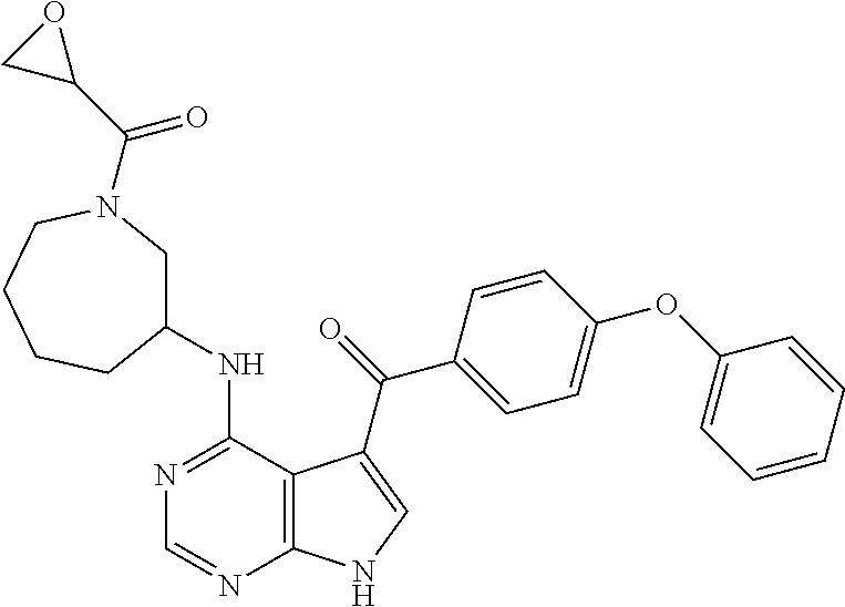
N1=C(NC2CN(C(C3CO3)=O)CCCC2)C2=C(N=C1)NC=C2C(=O)C1=CC=C(OC2=CC=CC=C2)C=C1
